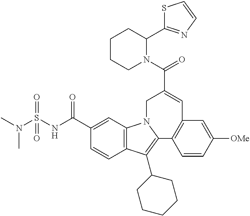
C1(C(NS(N(C)C)(=O)=O)=O)=CC2=C(C=C1)C(C1CCCCC1)=C1N2CC(C(N2C(C3=NC=CS3)CCCC2)=O)=CC2=C1C=CC([OMe])=C2
